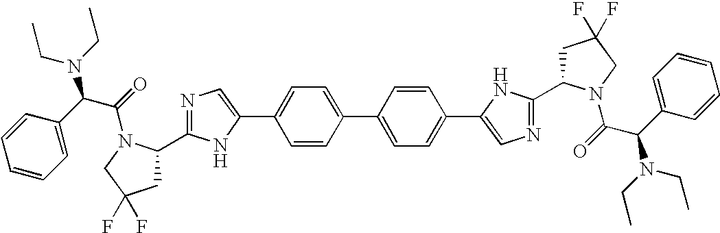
C1=CC(C2=CC=C(C3=CN=C(C4CC(F)(F)CN4C(=O)C(N(CC)CC)C4=CC=CC=C4)N3)C=C2)=CC=C1C1=CN=C(C2CC(F)(F)CN2C(=O)C(C2=CC=CC=C2)N(CC)CC)N1
